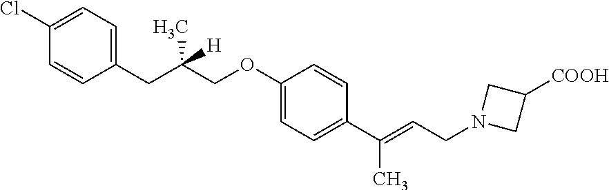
C1(OCC(C)(CC2=CC=C(Cl)C=C2)[H])=CC=C(C(=CCN2CC([COOH])C2)C)C=C1
